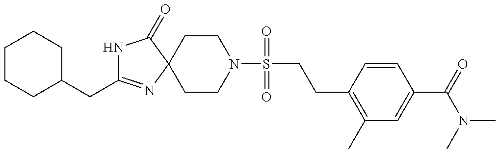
N1C(CC2CCCCC2)=NC2(C1=O)CCN(S(CCC1=C(C)C=C(C(N(C)C)=O)C=C1)(=O)=O)CC2
